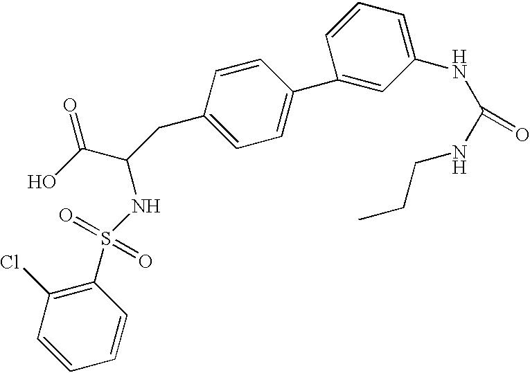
C1=CC=CC(S(NC(C(O)=O)CC2=CC=C(C3=CC(NC(NCCC)=O)=CC=C3)C=C2)(=O)=O)=C1Cl
